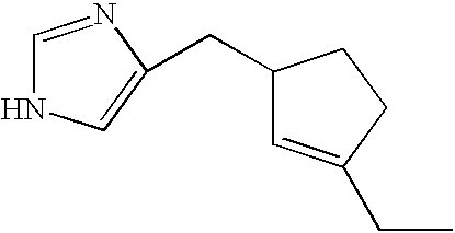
C1(CC2=CNC=N2)C=C(CC)CC1
